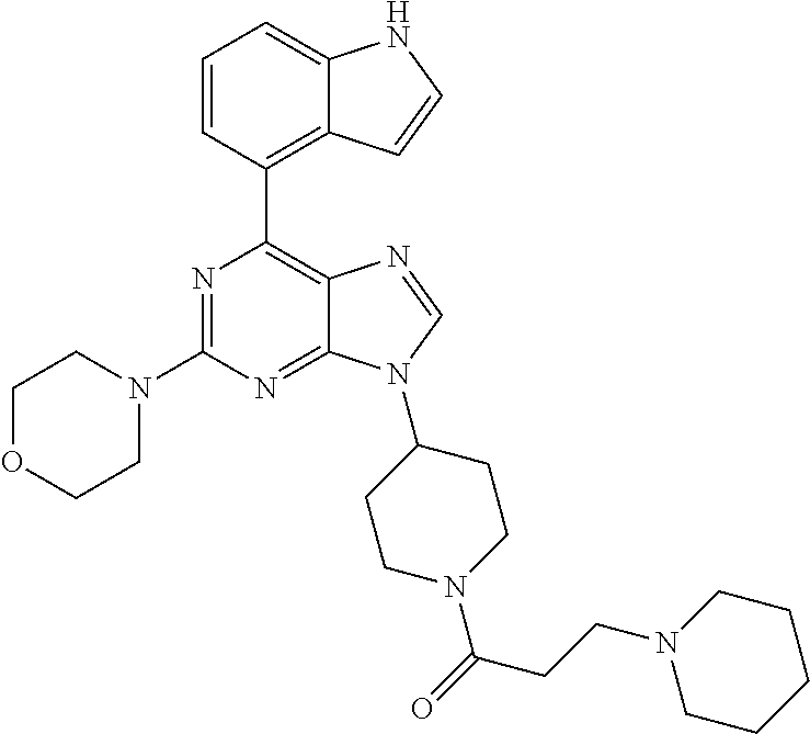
N1=C(N2CCOCC2)N=C2C(=C1C1=C3C(=CC=C1)NC=C3)N=CN2C1CCN(C(=O)CCN2CCCCC2)CC1
